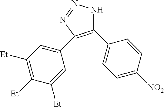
C1(C2=CC=C([NO2])C=C2)=C(C2=CC([Et])=C([Et])C([Et])=C2)N=NN1
